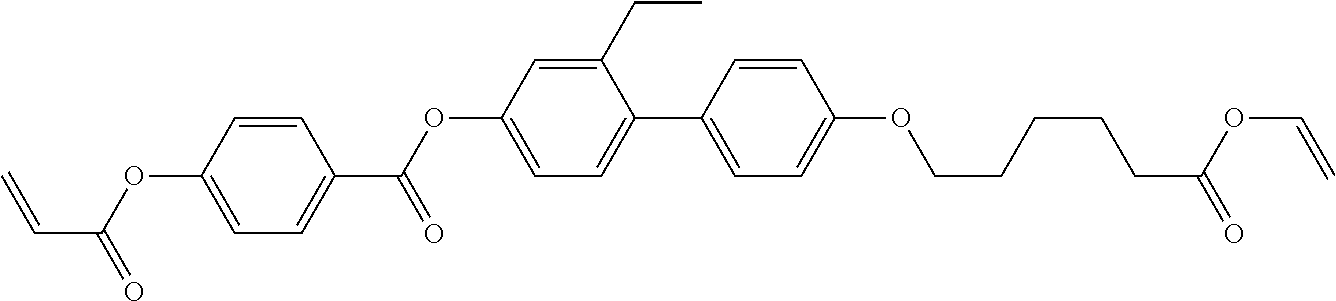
C1=C(OC(C2=CC=C(OC(C=C)=O)C=C2)=O)C=C(CC)C(C2=CC=C(OCCCCCC(=O)OC=C)C=C2)=C1
